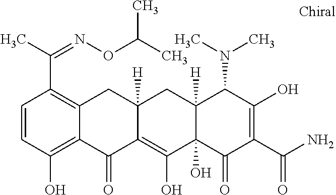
C12([H])C(O)(C(=O)C(C(N)=O)=C(O)C1N(C)C)C(O)=C1C([H])(C2)CC2=C(C(C)=NOC(C)C)C=CC(O)=C2C1=O
